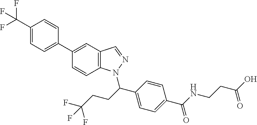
C1(C(F)(F)F)=CC=C(C2=CC3=C(C=C2)N(C(C2=CC=C(C(NCCC(O)=O)=O)C=C2)CCC(F)(F)F)N=C3)C=C1
